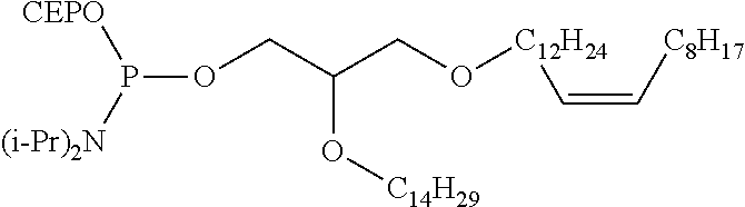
O(CC(CO[C12H24]C=C[C8H17])O[C14H29])P([N(Pr-i)2])[CEPO]
